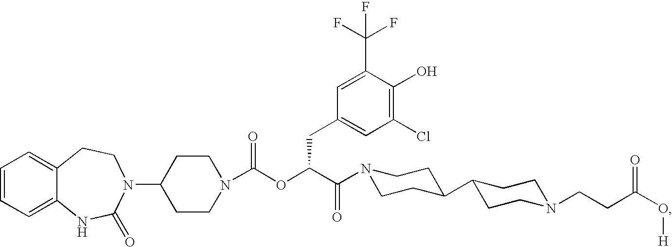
C1=CC=C2C(=C1)CCN(C1CCN(C(OC(C(=O)N3CCC(C4CCN(CCC(O[H])=O)CC4)CC3)CC3=CC(Cl)=C(O)C(C(F)(F)F)=C3)=O)CC1)C(=O)N2
